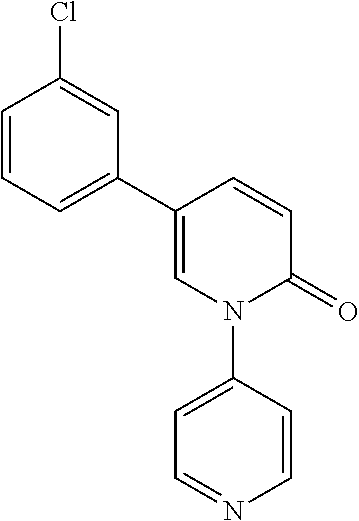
C1=CC(C2=CC=CC(Cl)=C2)=CN(C2=CC=NC=C2)C1=O
